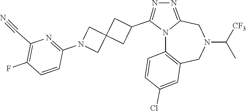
N12C3=C(CN(C([CF3])C)CC1=NN=C2C1CC2(C1)CN(C1=NC(C#N)=C(F)C=C1)C2)C=C(Cl)C=C3
